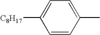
C1([C8H17])=CC=C(C)C=C1
